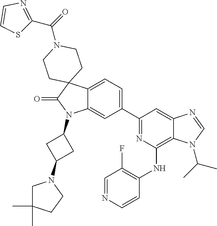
C12=CC=C(C3=NC(NC4=C(F)C=NC=C4)=C4C(=C3)N=CN4C(C)C)C=C1N(C1CC(N3CC(C)(C)CC3)C1)C(=O)C21CCN(C(=O)C2=NC=CS2)CC1
